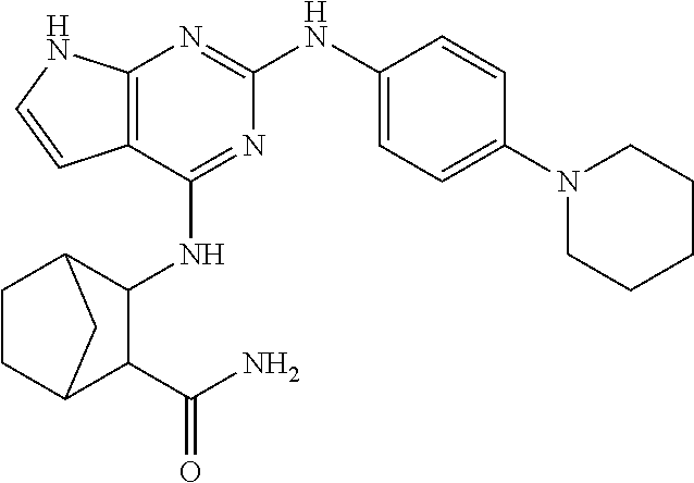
C12=C(C(NC3C4CCC(C3C(N)=O)C4)=NC(NC3=CC=C(N4CCCCC4)C=C3)=N1)C=CN2
